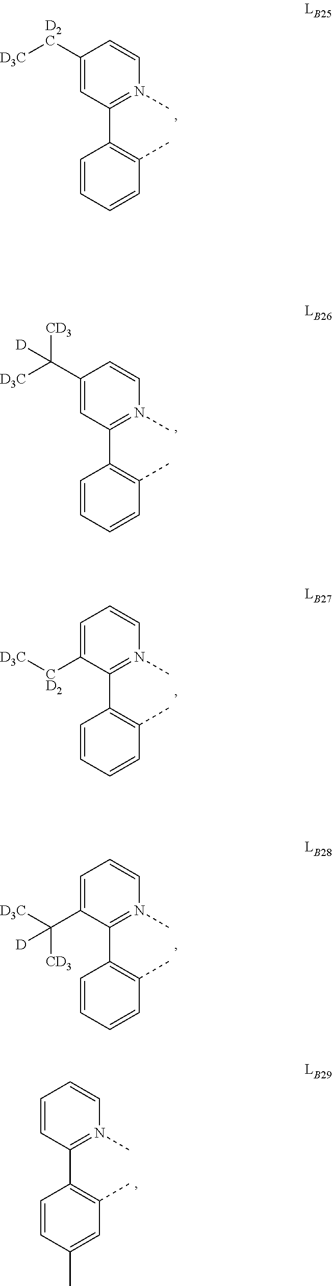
C1=CC=CC(C)=C1C1=N(C)C=CC([D2C][D3C])=C1.C1=CC=CC(C)=C1C1=N(C)C=CC(C([D3C])([CD3])[D])=C1.C1=CC=CC(C)=C1C1=N(C)C=CC=C1C([D3C])([CD3])[D].C1=CC=CC(C)=C1C1=N(C)C=CC=C1[CD2][D3C].C1=CC(C)=CC(C)=C1C1=N(C)C=CC=C1
